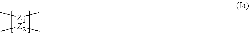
C[Z1Z2](C)(C)C
